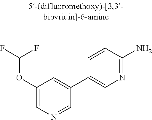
C1(OC(F)F)=CN=CC(C2=CN=C(N)C=C2)=C1
